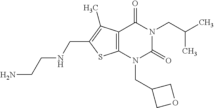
C12=C(N(CC3COC3)C(=O)N(CC(C)C)C1=O)SC(CNCCN)=C2C
